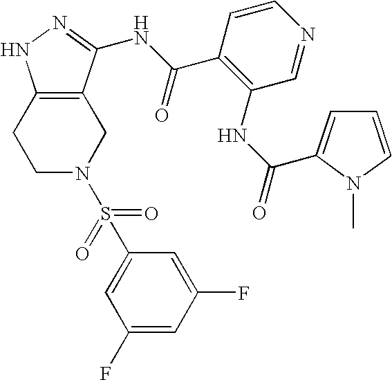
C1N(S(=O)(=O)C2=CC(F)=CC(F)=C2)CC2=C(C1)NN=C2NC(C1=C(NC(=O)C2=CC=CN2C)C=NC=C1)=O
